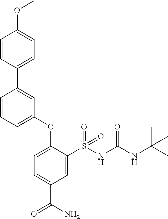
C1=CC(C2=CC(OC3=CC=C(C(=O)N)C=C3S(NC(NC(C)(C)C)=O)(=O)=O)=CC=C2)=CC=C1OC
